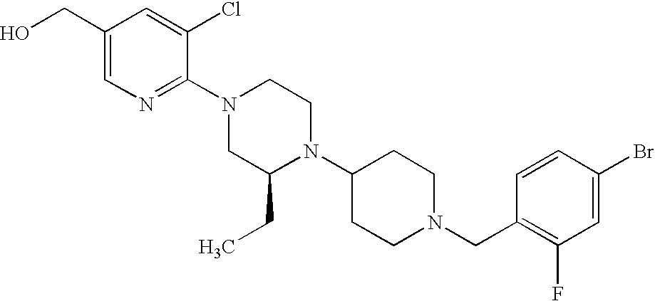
C1(Br)=CC(F)=C(CN2CCC(N3C(CC)CN(C4=NC=C(CO)C=C4Cl)CC3)CC2)C=C1
